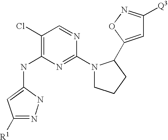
N1=C([R1])C=C(NC2=C(Cl)C=NC(N3CCCC3C3=CC([Q3])=NO3)=N2)N1
